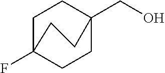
C1CC2(F)CCC1(CO)CC2
